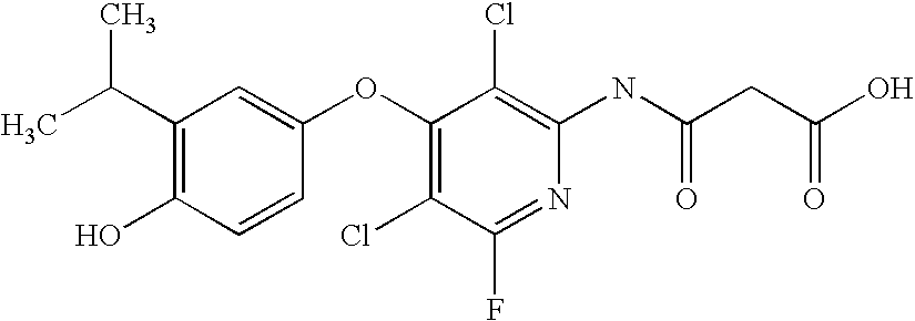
OC1=C(C(C)C)C=C(OC2=C(Cl)C(F)=NC(NC(CC(O)=O)=O)=C2Cl)C=C1
